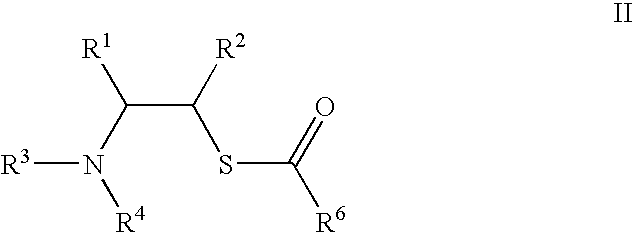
[R3]N(C([R1])C(SC([R6])=O)[R2])[R4]
